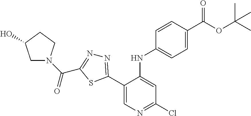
N1=C(C2=CN=C(Cl)C=C2NC2=CC=C(C(OC(C)(C)C)=O)C=C2)SC(C(=O)N2CC(O)CC2)=N1
